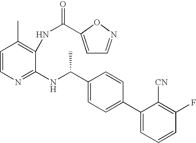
C1=CN=C(NC(C2=CC=C(C3=CC=CC(F)=C3[CN])C=C2)C)C(NC(=O)C2=CC=NO2)=C1C
